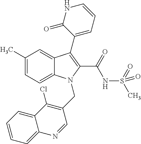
C1(C)=CC=C2C(=C1)C(C1=CC=CNC1=O)=C(C(NS(C)(=O)=O)=O)N2CC1=C(Cl)C2=CC=CC=C2N=C1
